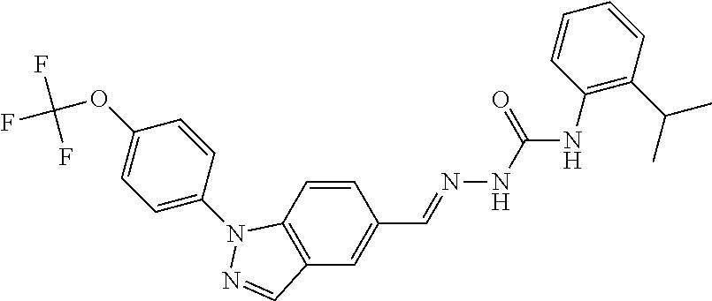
C1=CC(C=NNC(NC2=C(C(C)C)C=CC=C2)=O)=CC2=C1N(C1=CC=C(OC(F)(F)F)C=C1)N=C2
